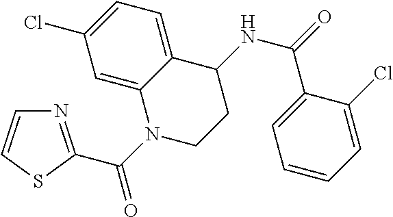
C1=CSC(C(=O)N2C3=CC(Cl)=CC=C3C(NC(C3=CC=CC=C3Cl)=O)CC2)=N1
